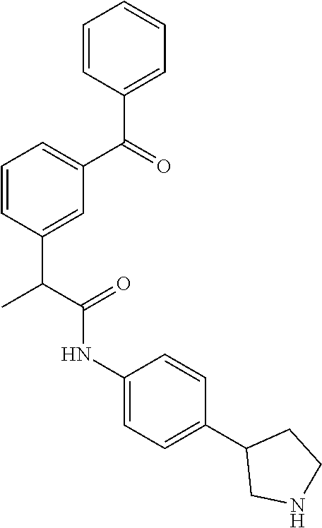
C1(NC(C(C2=CC(C(=O)C3=CC=CC=C3)=CC=C2)C)=O)=CC=C(C2CNCC2)C=C1
